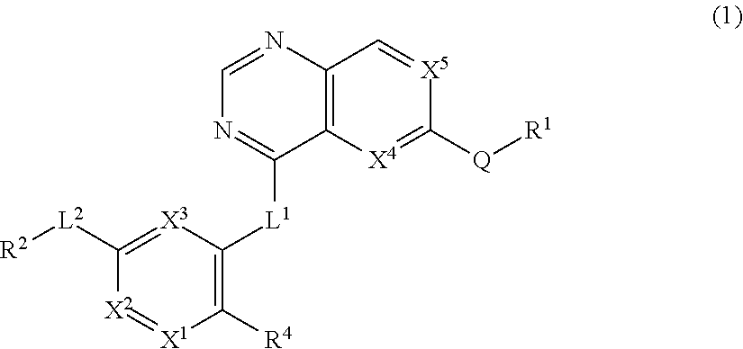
C12=C([X4]=C([Q][R1])[X5]=C1)C([L1]C1=C([R4])[X1]=[X2]C([L2][R2])=[X3]1)=NC=N2
